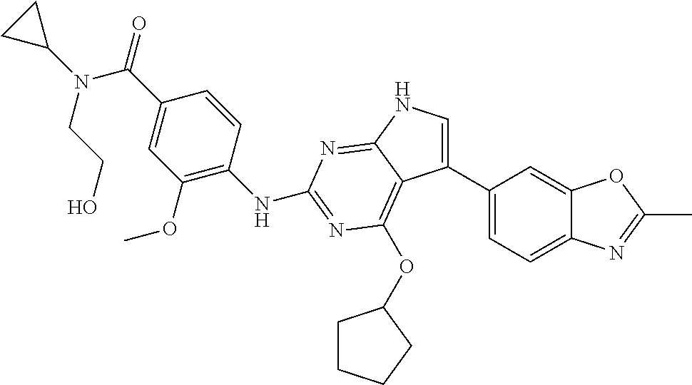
C1(N(C(C2=CC(OC)=C(NC3=NC(OC4CCCC4)=C4C(C5=CC=C6C(=C5)OC(C)=N6)=CNC4=N3)C=C2)=O)CCO)CC1
